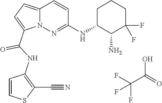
C(C(O)=O)(F)(F)F.N12C(=CC=C1C(NC1=C(C#N)SC=C1)=O)C=CC(NC1C(N)C(F)(F)CCC1)=N2
